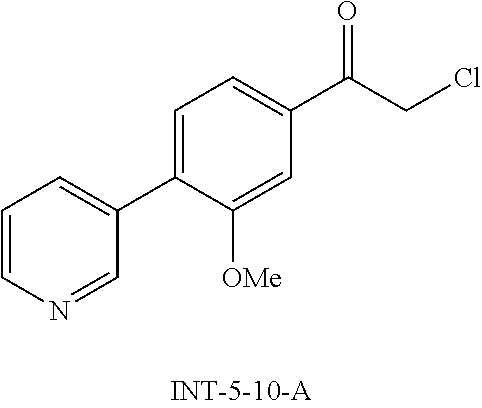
C1=CN=CC(C2=CC=C(C(=O)CCl)C=C2[OMe])=C1
